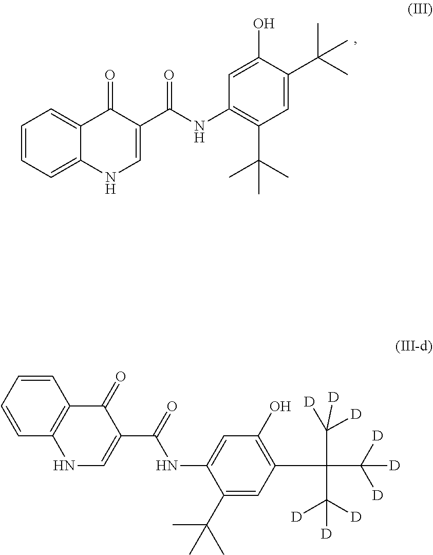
C1=CC=C2C(=C1)C(=O)C(C(NC1=C(C(C)(C)C)C=C(C(C)(C)C)C(O)=C1)=O)=CN2.C1=CC2=C(C=C1)NC=C(C(NC1=CC(O)=C(C(C([D])([D])[D])(C([D])([D])[D])C([D])([D])[D])C=C1C(C)(C)C)=O)C2=O
